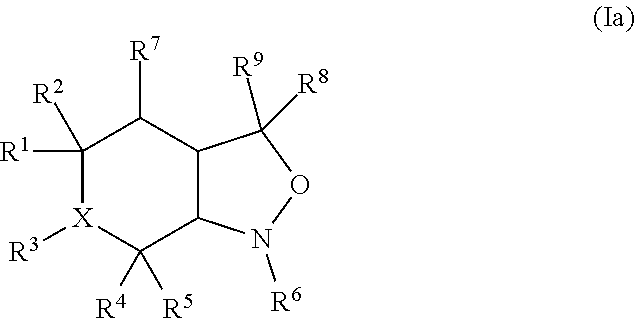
C1([R2])([R1])[X]([R3])C([R4])([R5])C2C(C1[R7])C([R8])([R9])ON2[R6]
